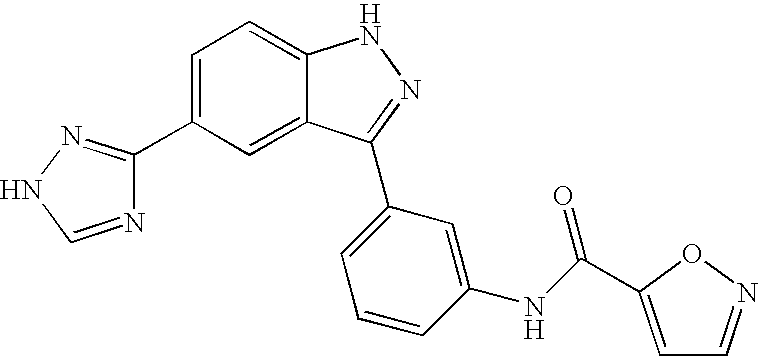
C1=C(C2=NNC=N2)C=C2C(=C1)NN=C2C1=CC=CC(NC(=O)C2=CC=NO2)=C1
